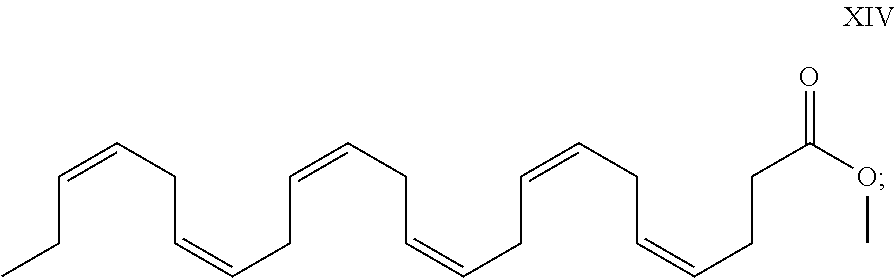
C(C=CCC=CCC=CCC=CCC=CCCC(OC)=O)C=CCC
